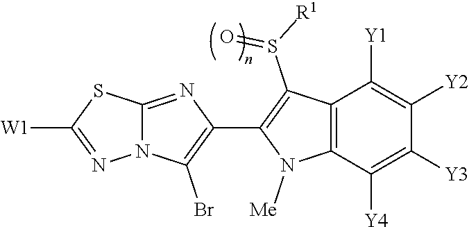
N12C(=NC(C3=C(S([R1])=O)C4=C(N3[Me])C([Y4])=C([Y3])C([Y2])=C4[Y1])=C1Br)SC([W1])=N2
